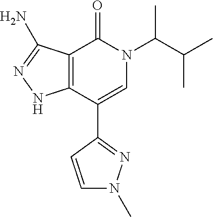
C12=C(C(C3=NN(C)C=C3)=CN(C(C(C)C)C)C1=O)NN=C2N
